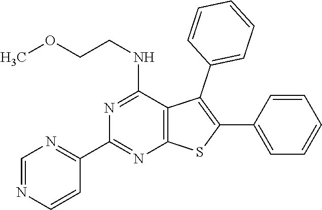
C1=NC=CC(C2=NC3=C(C(NCCOC)=N2)C(C2=CC=CC=C2)=C(C2=CC=CC=C2)S3)=N1
